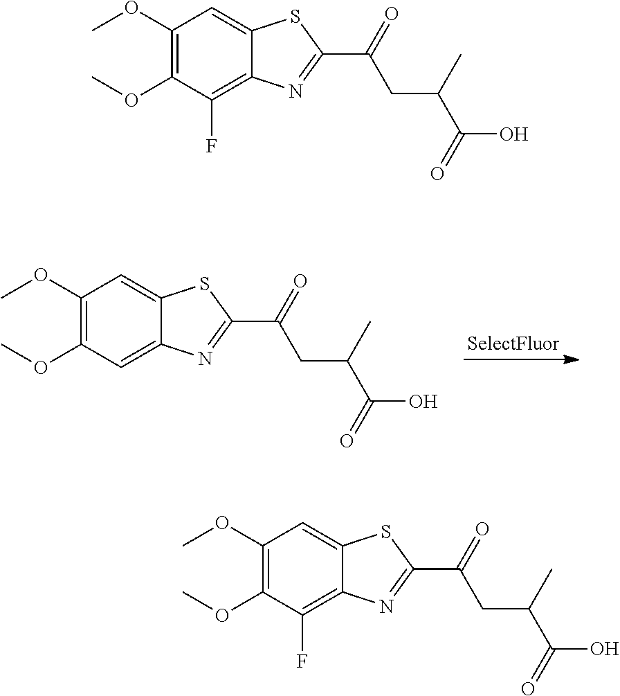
C1(OC)=C(OC)C=C2C(=C1)SC(C(CC(C(O)=O)C)=O)=N2.C1(OC)=C(OC)C(F)=C2C(=C1)SC(C(CC(C(O)=O)C)=O)=N2.C1(OC)=C(OC)C(F)=C2C(=C1)SC(C(CC(C(O)=O)C)=O)=N2
